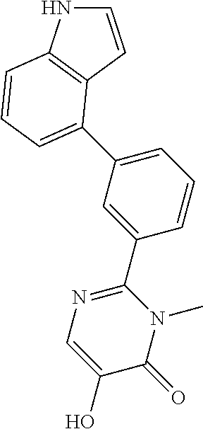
C1=CC=C(C2=CC=CC3=C2C=CN3)C=C1C1=NC=C(O)C(=O)N1C
